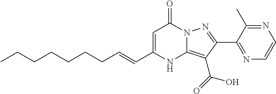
C1=C(C=CCCCCCCC)NC2=C(C(O)=O)C(C3=NC=CN=C3C)=NN2C1=O
